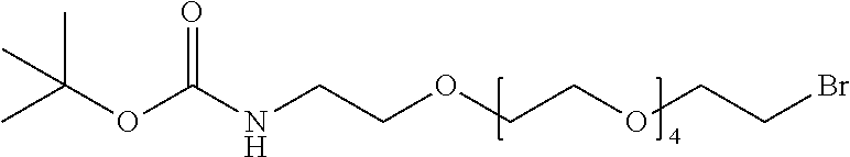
CC(OC(NCCOCCOCCBr)=O)(C)C
